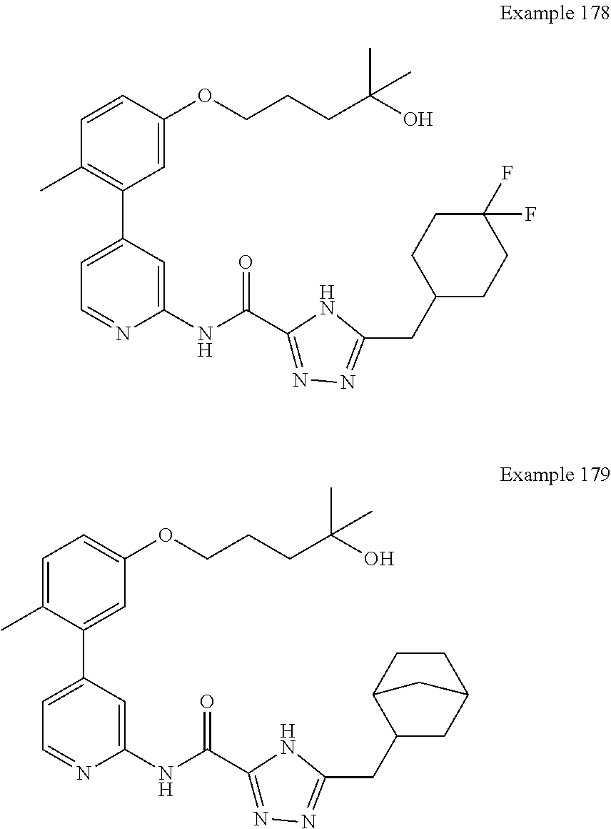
C1(C2=CC=NC(NC(C3=NN=C(CC4CCC(F)(F)CC4)N3)=O)=C2)=C(C)C=CC(OCCCC(C)(C)O)=C1.C1(C2=CC=NC(NC(C3=NN=C(CC4CC5CCC4C5)N3)=O)=C2)=CC(OCCCC(C)(C)O)=CC=C1C
